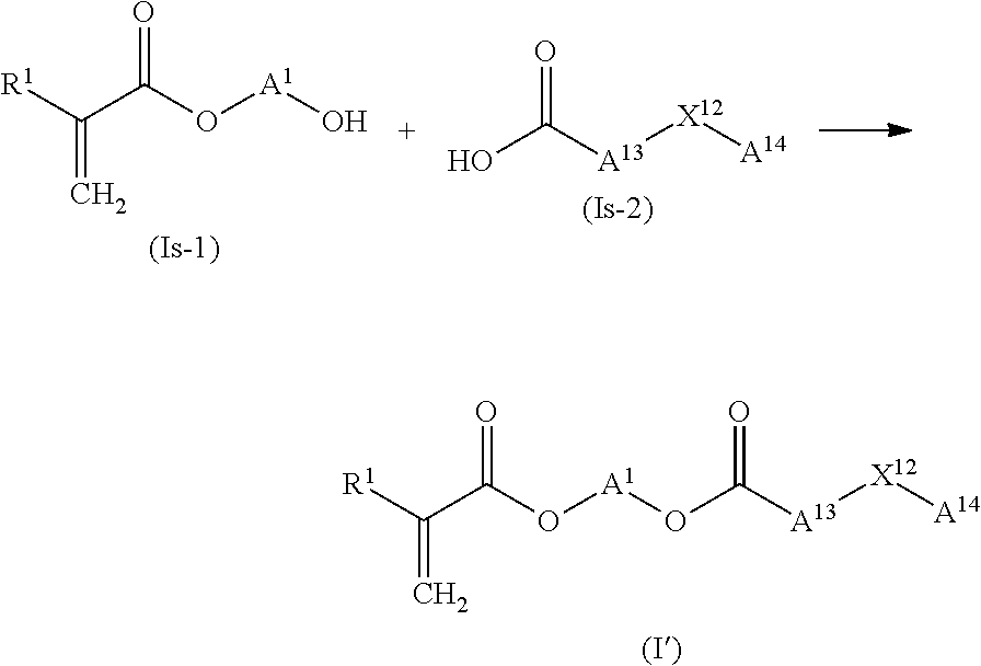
OC([A13][X12][A14])=O.[R1]C(C(O[A1]O)=O)=C.[R1]C(C(O[A1]OC([A13][X12][A14])=O)=O)=C
